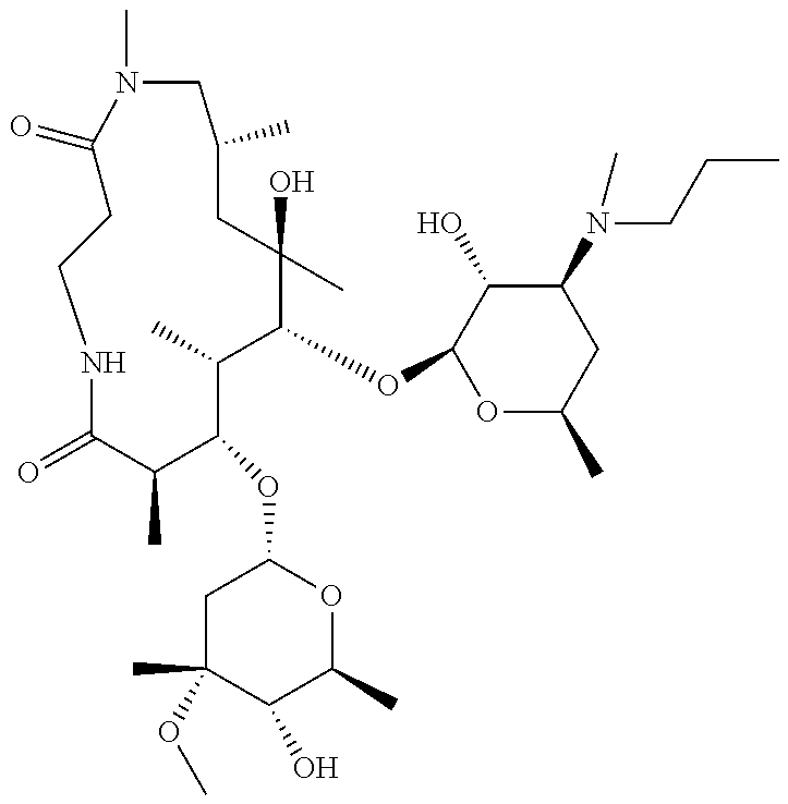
C1C(=O)N(C)CC(C)CC(C)(O)C(OC2OC(C)CC(N(CCC)C)C2O)C(C)C(OC2CC(C)(OC)C(O)C(C)O2)C(C)C(=O)NC1
